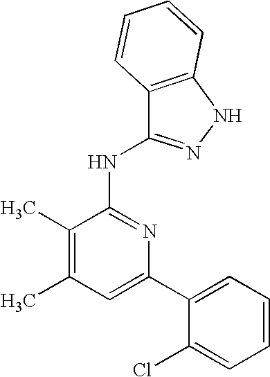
C1=C(C2=CC=CC=C2Cl)N=C(NC2=NNC3=C2C=CC=C3)C(C)=C1C
